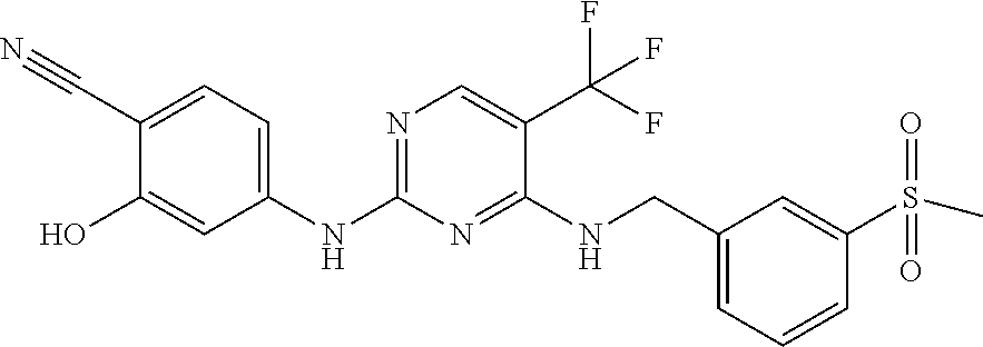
C1(NC2=NC=C(C(F)(F)F)C(NCC3=CC=CC(S(C)(=O)=O)=C3)=N2)=CC=C(C#N)C(O)=C1
